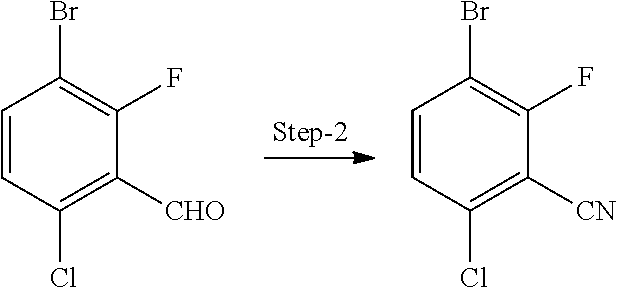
C1=CC(Cl)=C([CHO])C(F)=C1Br.C1=CC(Cl)=C([CN])C(F)=C1Br
